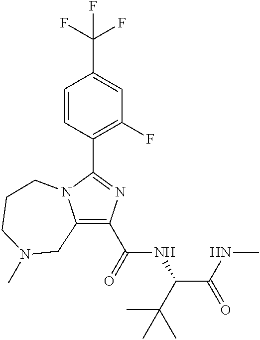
C1(C(=O)NC(C(NC)=O)C(C)(C)C)=C2N(C(C3=C(F)C=C(C(F)(F)F)C=C3)=N1)CCCN(C)C2
